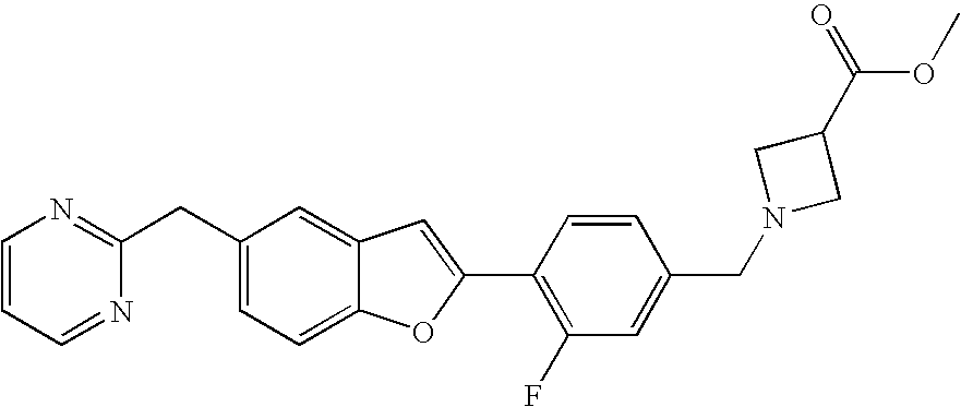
C1(CC2=CC=C3C(=C2)C=C(C2=C(F)C=C(CN4CC(C(=O)OC)C4)C=C2)O3)=NC=CC=N1
